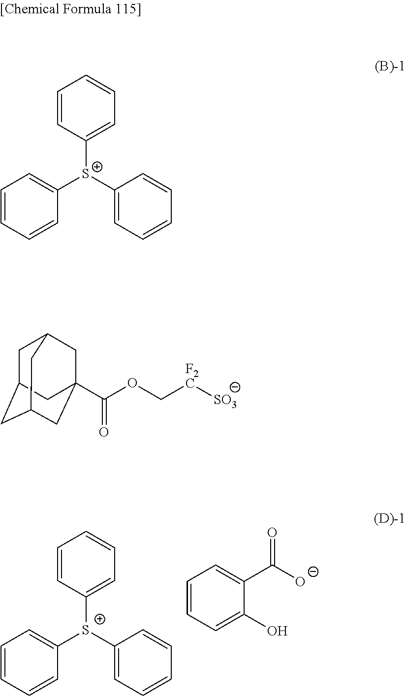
C1=CC([S+](C2=CC=CC=C2)C2=CC=CC=C2)=CC=C1.C1=CC=C(O)C(C([O-])=O)=C1.C1=CC([S+](C2=CC=CC=C2)C2=CC=CC=C2)=CC=C1.C1C2CC3CC(C(OC[F2C][SO3])=O)(CC1C3)C2
